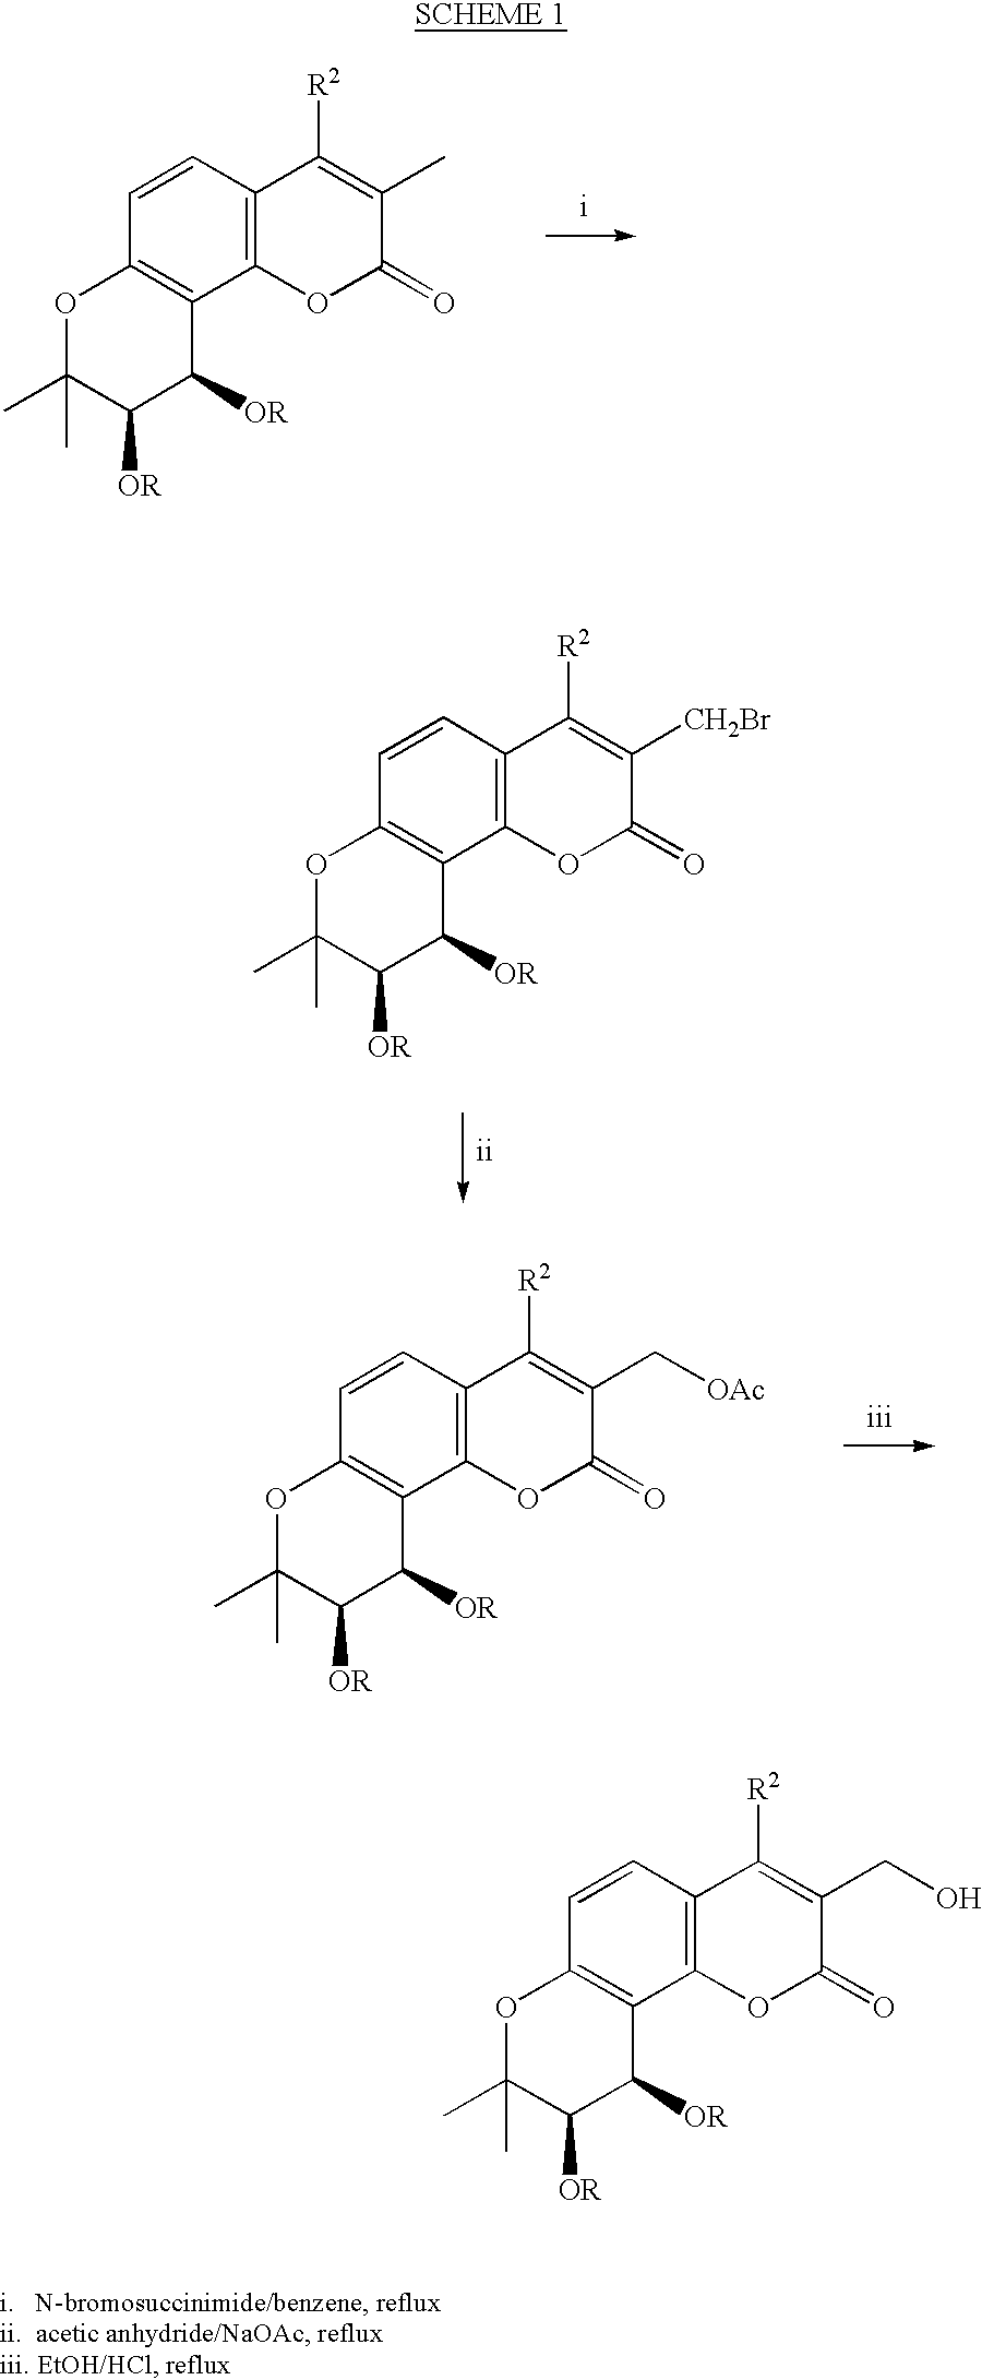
C1=CC2=C(C3=C1C([R2])=C(CO)C(=O)O3)C([OR])C([OR])C(C)(C)O2.C1=CC2=C(C3=C1C([R2])=C(C)C(=O)O3)C([OR])C([OR])C(C)(C)O2.C1=CC2=C(C3=C1C([R2])=C([CH2Br])C(=O)O3)C([OR])C([OR])C(C)(C)O2.C1=CC2=C(C3=C1C([R2])=C(C[OAc])C(=O)O3)C([OR])C([OR])C(C)(C)O2
